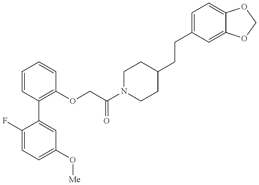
C1(F)=CC=C(O[Me])C=C1C1=C(OCC(N2CCC(CCC3=CC=C4C(=C3)OCO4)CC2)=O)C=CC=C1
